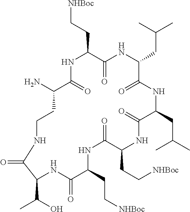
N1C(=O)C(N)CCNC(=O)C(C(O)C)NC(=O)C(CC[NHBoc])NC(=O)C(CC[NHBoc])NC(=O)C(CC(C)C)NC(=O)C(CC(C)C)NC(=O)C1CC[NHBoc]
